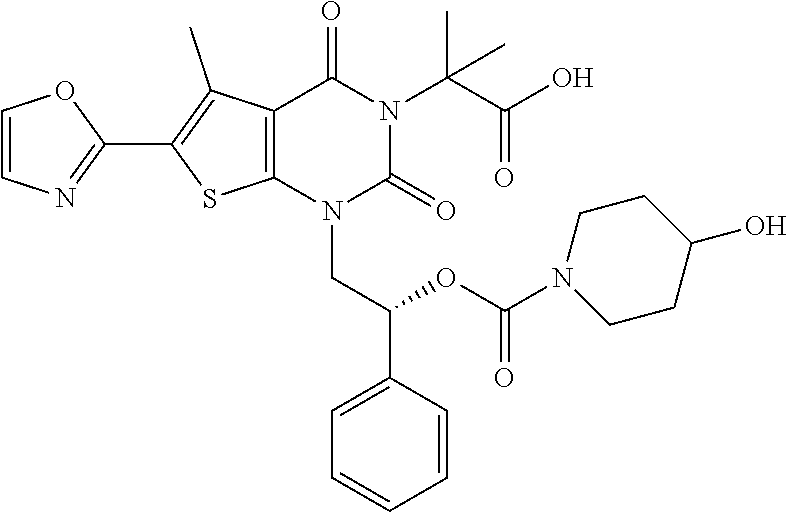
C12=C(N(CC(OC(N3CCC(O)CC3)=O)C3=CC=CC=C3)C(=O)N(C(C(O)=O)(C)C)C1=O)SC(C1=NC=CO1)=C2C
